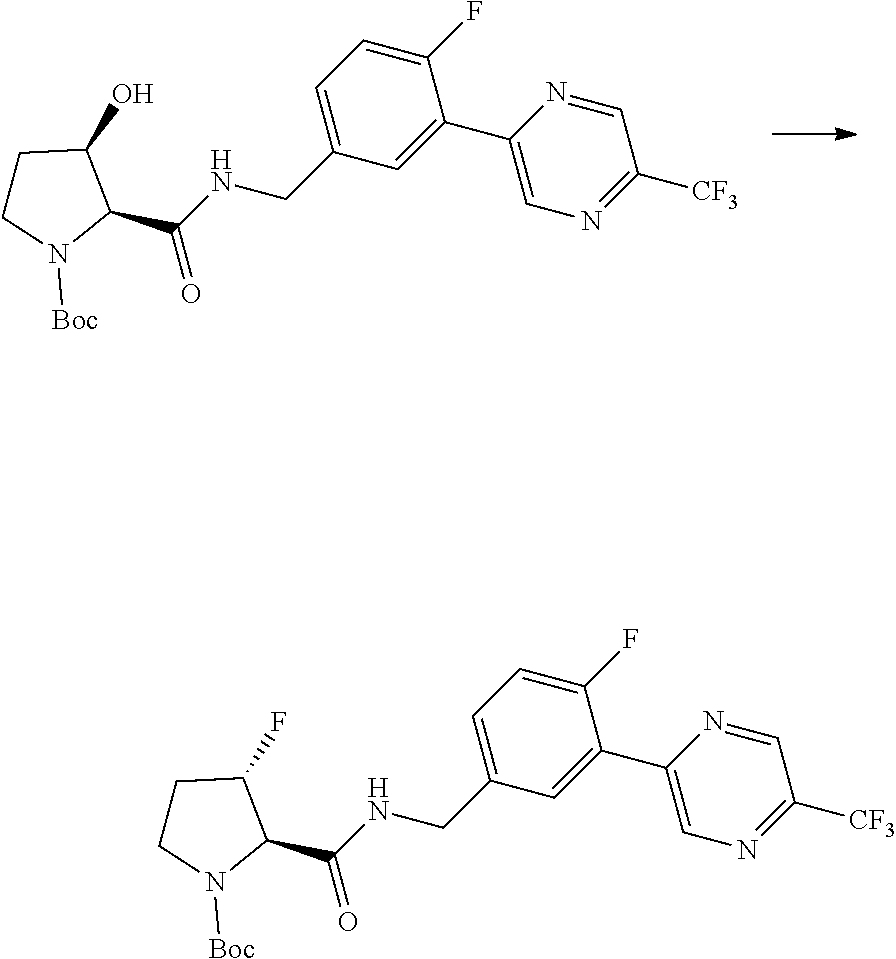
C1(F)=CC=C(CNC(C2C(O)CCN2[Boc])=O)C=C1C1=CN=C([CF3])C=N1.C1(F)=CC=C(CNC(C2C(F)CCN2[Boc])=O)C=C1C1=CN=C([CF3])C=N1
